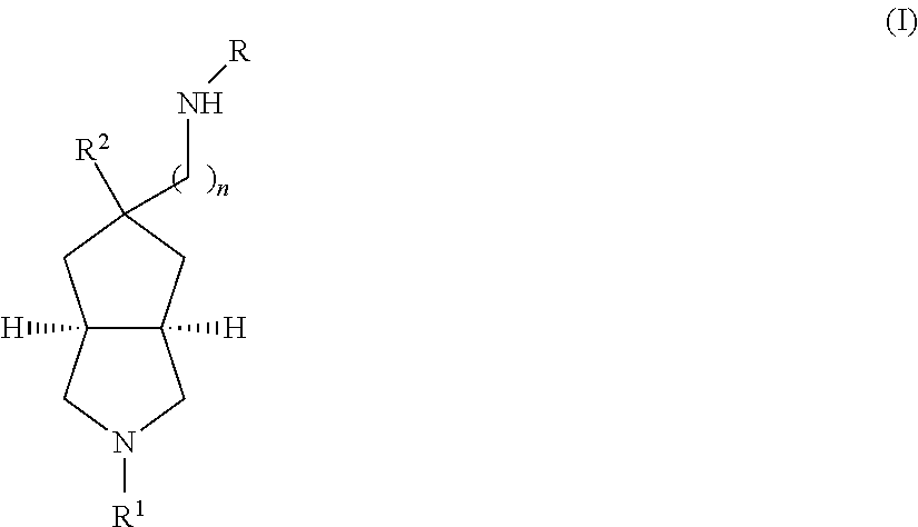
C12([H])C([H])(CC(CN[R])([R2])C1)CN([R1])C2
